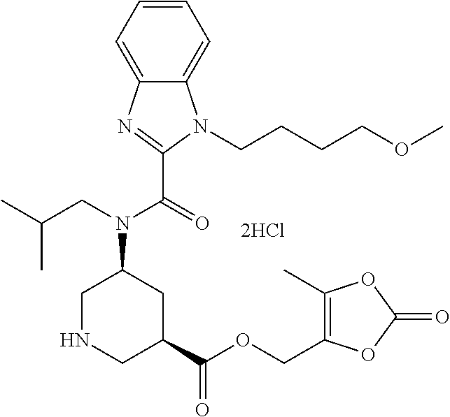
[2HCl].C1NCC(C(OCC2=C(C)OC(=O)O2)=O)CC1N(CC(C)C)C(=O)C1=NC2=CC=CC=C2N1CCCCOC
